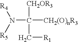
N(C([CH2(O)nR3])([CH2OR3])C[R1])([R5])[R4]
